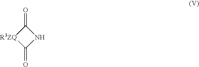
C1(=O)[R3ZQ]C(=O)N1
